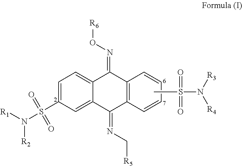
C1=C(S(N([R1])[R2])(=O)=O)C=C2C(=C1)C(=NO[R6])C1=C(C2=NC[R5])C=CC=C1.CS(=O)(=O)N([R3])[R4]
